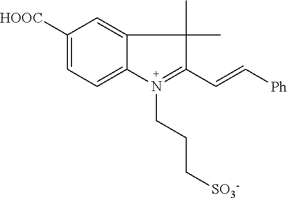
C1([HOOC])=CC=C2C(=C1)C(C)(C)C(C=C[Ph])=N2CCC[SO3-]
